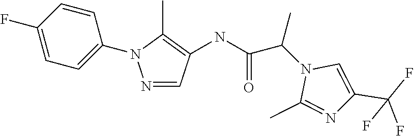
N1=CC(NC(C(N2C(C)=NC(C(F)(F)F)=C2)C)=O)=C(C)N1C1=CC=C(F)C=C1
